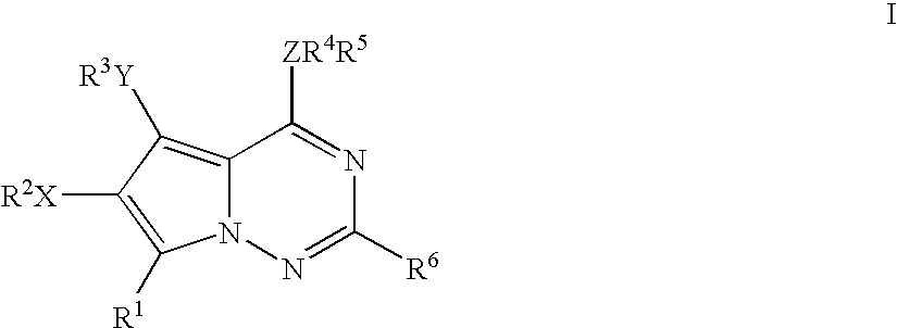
C12=C([R3Y])C([R2X])=C([R1])N1N=C([R6])N=C2[ZR4R5]
